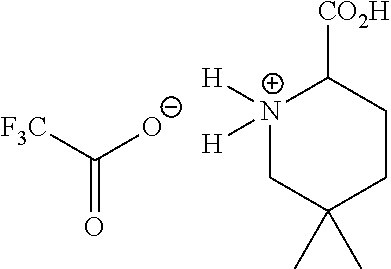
[N+]1([H])([H])CC(C)(C)CCC1[CO2H].O=C([F3C])[O-]
